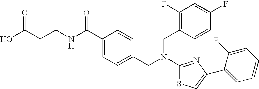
C(CCNC(C1=CC=C(CN(CC2=C(F)C=C(F)C=C2)C2=NC(C3=CC=CC=C3F)=CS2)C=C1)=O)(O)=O
